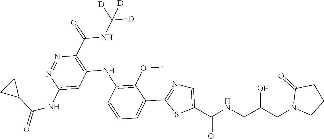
C1(C(NC([D])([D])[D])=O)=C(NC2=C(OC)C(C3=NC=C(C(NCC(CN4CCCC4=O)O)=O)S3)=CC=C2)C=C(NC(=O)C2CC2)N=N1
